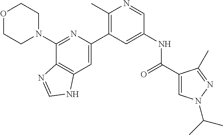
O1CCN(C2=NC(C3=C(C)N=CC(NC(=O)C4=CN(C(C)C)N=C4C)=C3)=CC3=C2N=CN3)CC1
